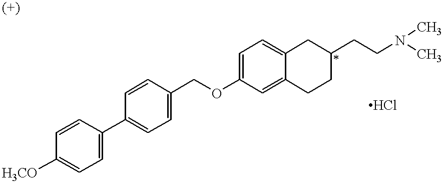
C1=CC([H3CO])=CC=C1C1=CC=C(COC2=CC=C3C(=C2)CCC(CCN(C)C)C3)C=C1
